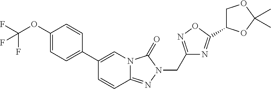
C1(OC(F)(F)F)=CC=C(C2=CN3C(=NN(CC4=NOC(C5COC(C)(C)O5)=N4)C3=O)C=C2)C=C1
